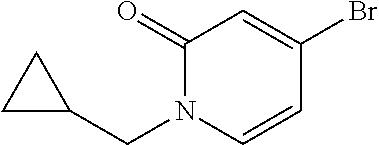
C1(=O)N(CC2CC2)C=CC(Br)=C1
